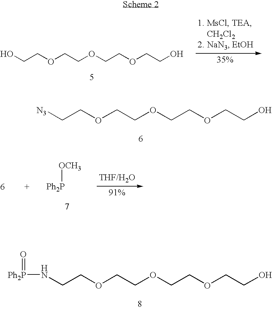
OCCOCCOCCOCCO.[N3]CCOCCOCCOCCO.N(CCOCCOCCOCCO)[Ph2P]=O.[OCH3][Ph2P]
